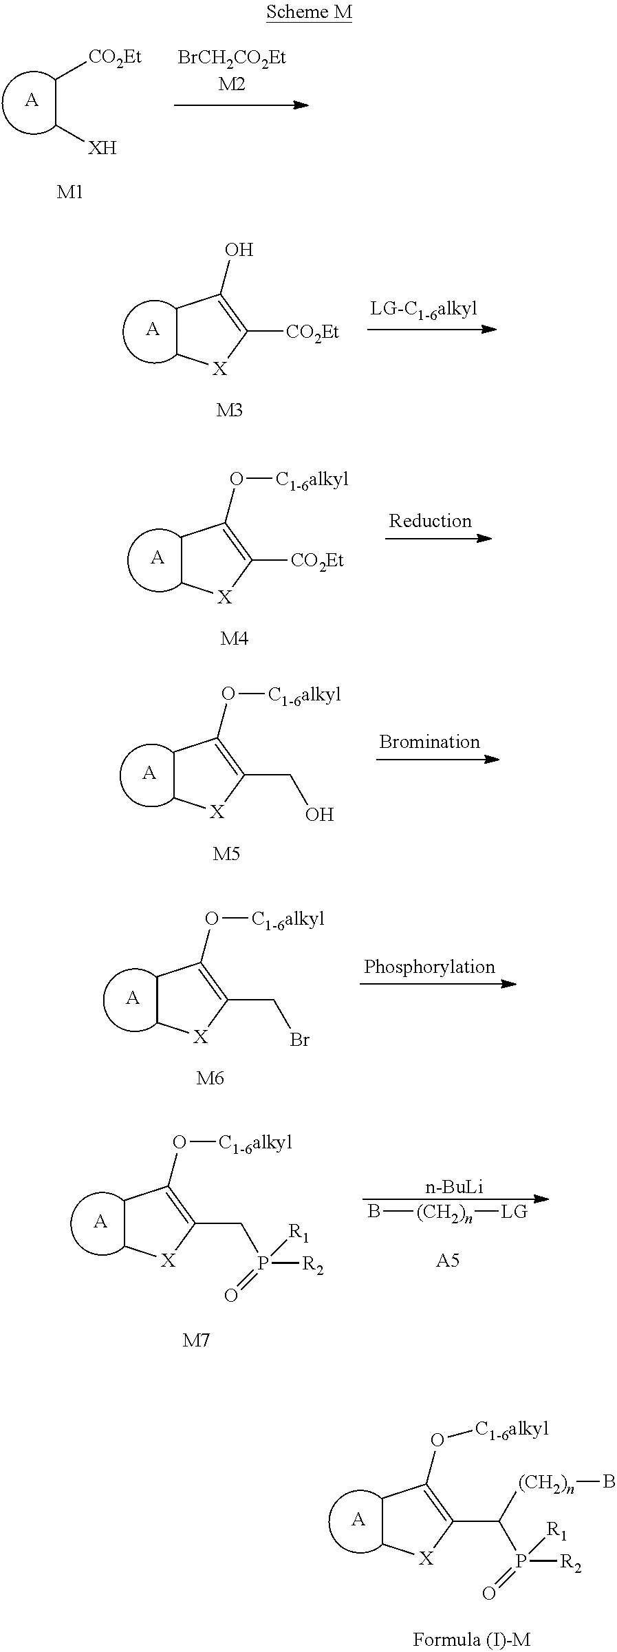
C(C[XH])[CO2Et].[A].[M1].C1C[X]C([CO2Et])=C1O.[A].[M3].C1C[X]C([CO2Et])=C1O[C1-6alkyl].[A].[M4].C1C[X]C(CO)=C1O[C1-6alkyl].[A].[M5].C1C[X]C(CBr)=C1O[C1-6alkyl].[A].[M6].C1C[X]C(CP([R2])([R1])=O)=C1O[C1-6alkyl].[A].[M7].[n-BuLi].B[(CH2)n][LG].[A5].C1C[X]C(C(P([R2])([R1])=O)[(CH2)n]B)=C1O[C1-6alkyl].[A]
